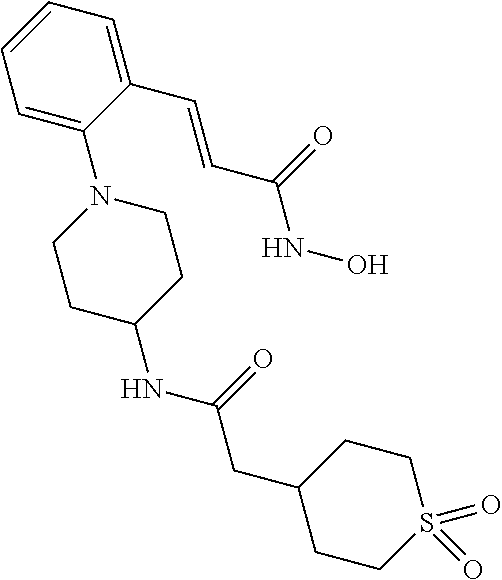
C1=C(N2CCC(NC(CC3CCS(=O)(=O)CC3)=O)CC2)C(C=CC(NO)=O)=CC=C1
